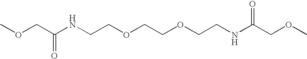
COCC(NCCOCCOCCNC(COC)=O)=O
